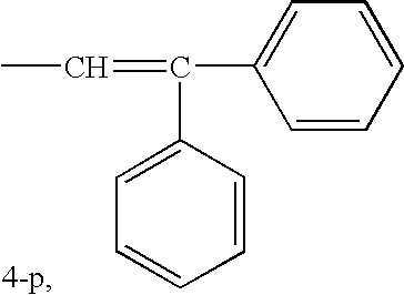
C1=C(C(=CC)C2=CC=CC=C2)C=CC=C1
